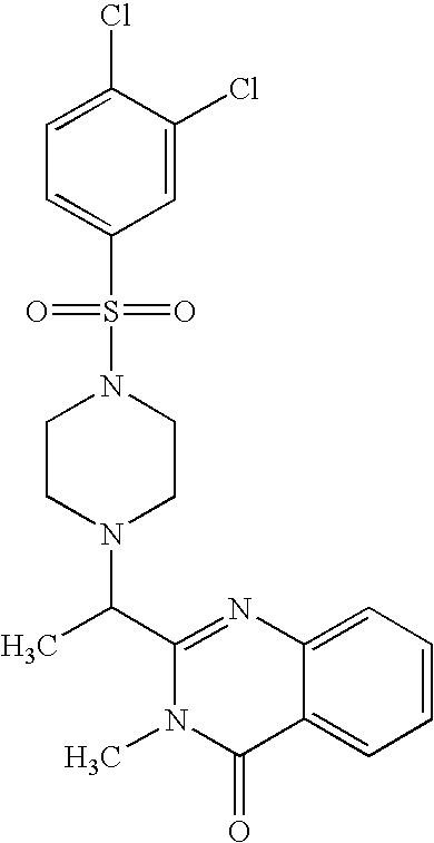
C1(C(N2CCN(S(C3=CC=C(Cl)C(Cl)=C3)(=O)=O)CC2)C)=NC2=CC=CC=C2C(=O)N1C
